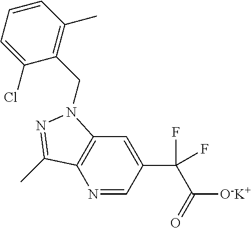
N1=CC(C(C([O-K+])=O)(F)F)=CC2=C1C(C)=NN2CC1=C(C)C=CC=C1Cl
